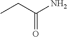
CCC(N)=O
